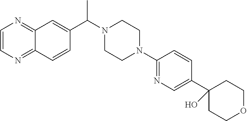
C(N1CCN(C2=NC=C(C3(O)CCOCC3)C=C2)CC1)(C)C1=CC2=NC=CN=C2C=C1
